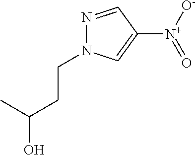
N1=CC([N+]([O-])=O)=CN1CCC(O)C
